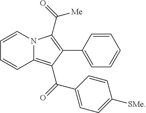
C1=CN2C(=C(C(=O)C3=CC=C([SMe])C=C3)C(C3=CC=CC=C3)=C2C(=O)[Me])C=C1
